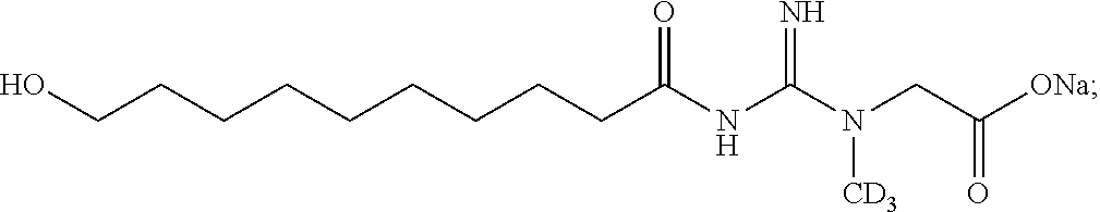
C(CCCCCCCCC(NC(N(CC([ONa])=O)[CD3])=N)=O)O
